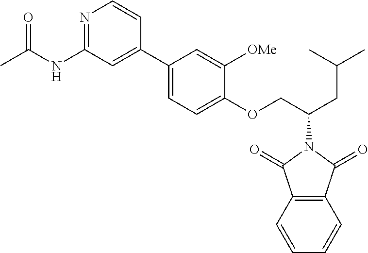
N1=C(NC(C)=O)C=C(C2=CC=C(OCC(CC(C)C)N3C(=O)C4=C(C3=O)C=CC=C4)C([OMe])=C2)C=C1
